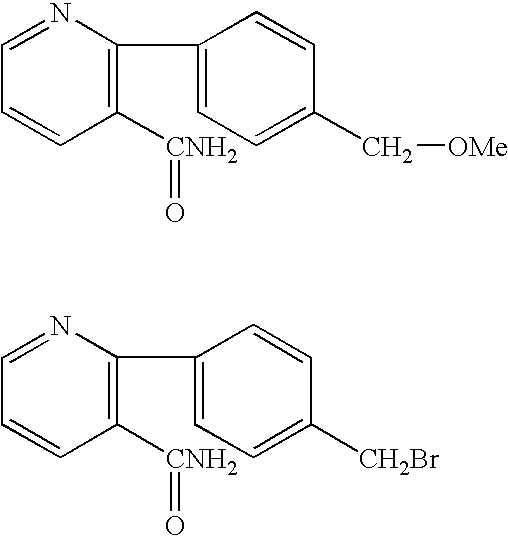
C1=CC([CNH2]=O)=C(C2=CC=C([CH2Br])C=C2)N=C1.C1=CC([CNH2]=O)=C(C2=CC=C(C[OMe])C=C2)N=C1
